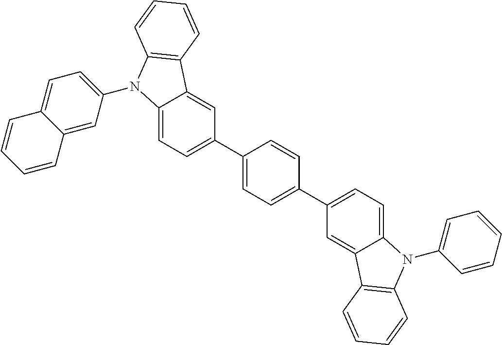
C1(C2=CC=C3C(=C2)C2=C(N3C3=CC=C4C(=C3)C=CC=C4)C=CC=C2)=CC=C(C2=CC=C3C(=C2)C2=C(N3C3=CC=CC=C3)C=CC=C2)C=C1
